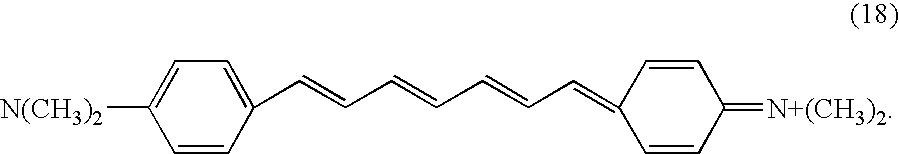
C1=CC(C=CC=CC=CC=C2C=CC(=[N+(CH3)2])C=C2)=CC=C1[N(CH3)2]
